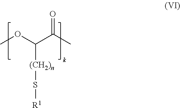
COC(C(C)=O)[(CH2)n]S[R1]
